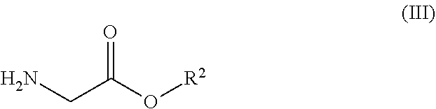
C(C(O[R2])=O)N
